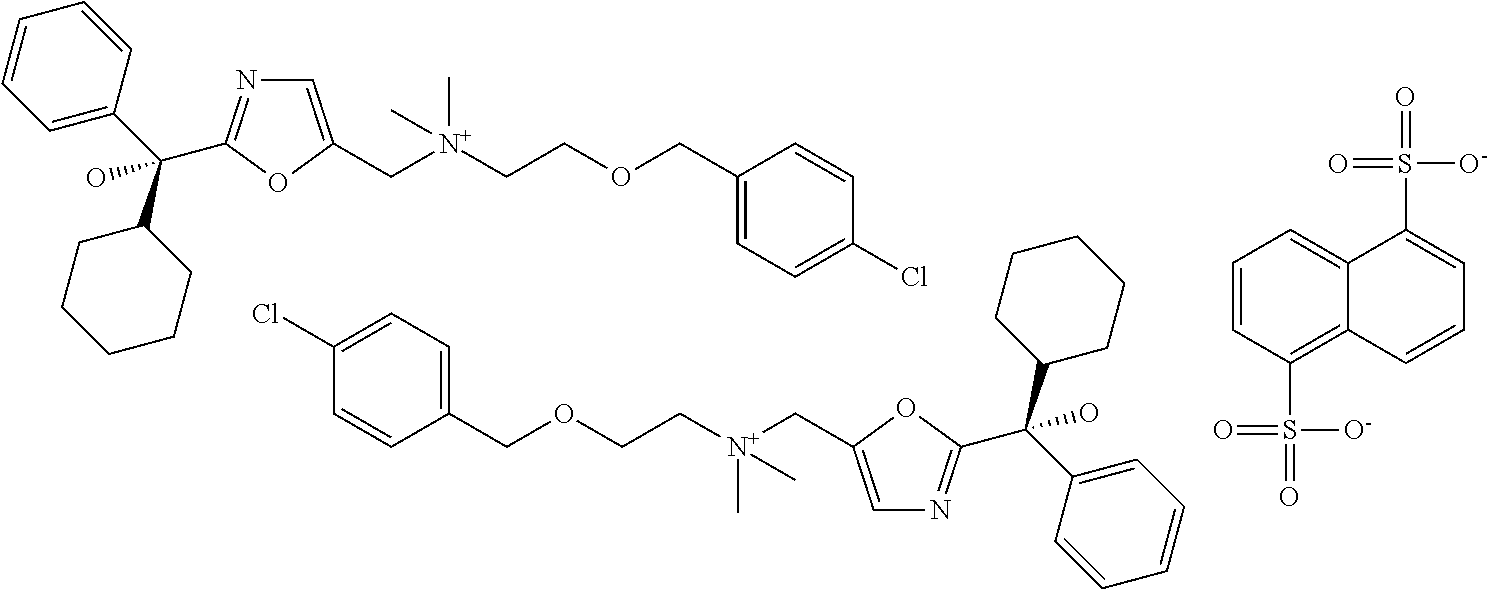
C1=C(C[N+](CCOCC2=CC=C(Cl)C=C2)(C)C)OC(C(C2=CC=CC=C2)(C2CCCCC2)O)=N1.C1=C(C[N+](CCOCC2=CC=C(Cl)C=C2)(C)C)OC(C(C2=CC=CC=C2)(C2CCCCC2)O)=N1.C12=C(S(=O)(=O)[O-])C=CC=C1C(S(=O)([O-])=O)=CC=C2
